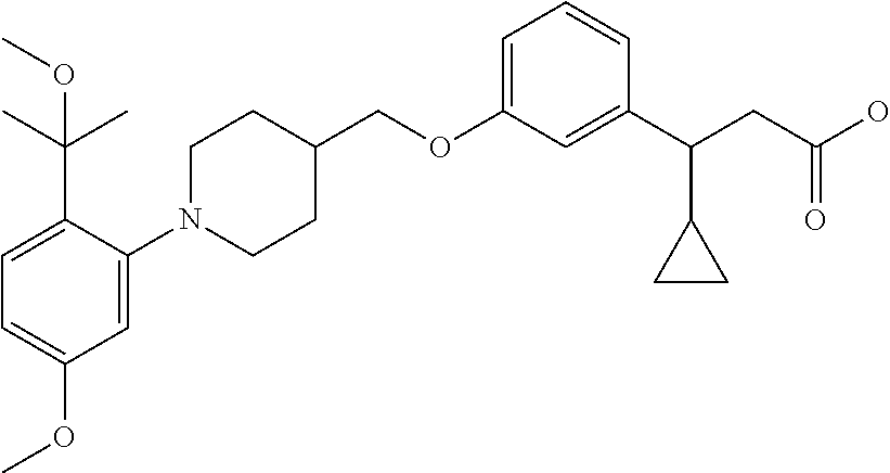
C1(OCC2CCN(C3=CC(OC)=CC=C3C(C)(C)OC)CC2)=CC=CC(C(CC(O)=O)C2CC2)=C1
